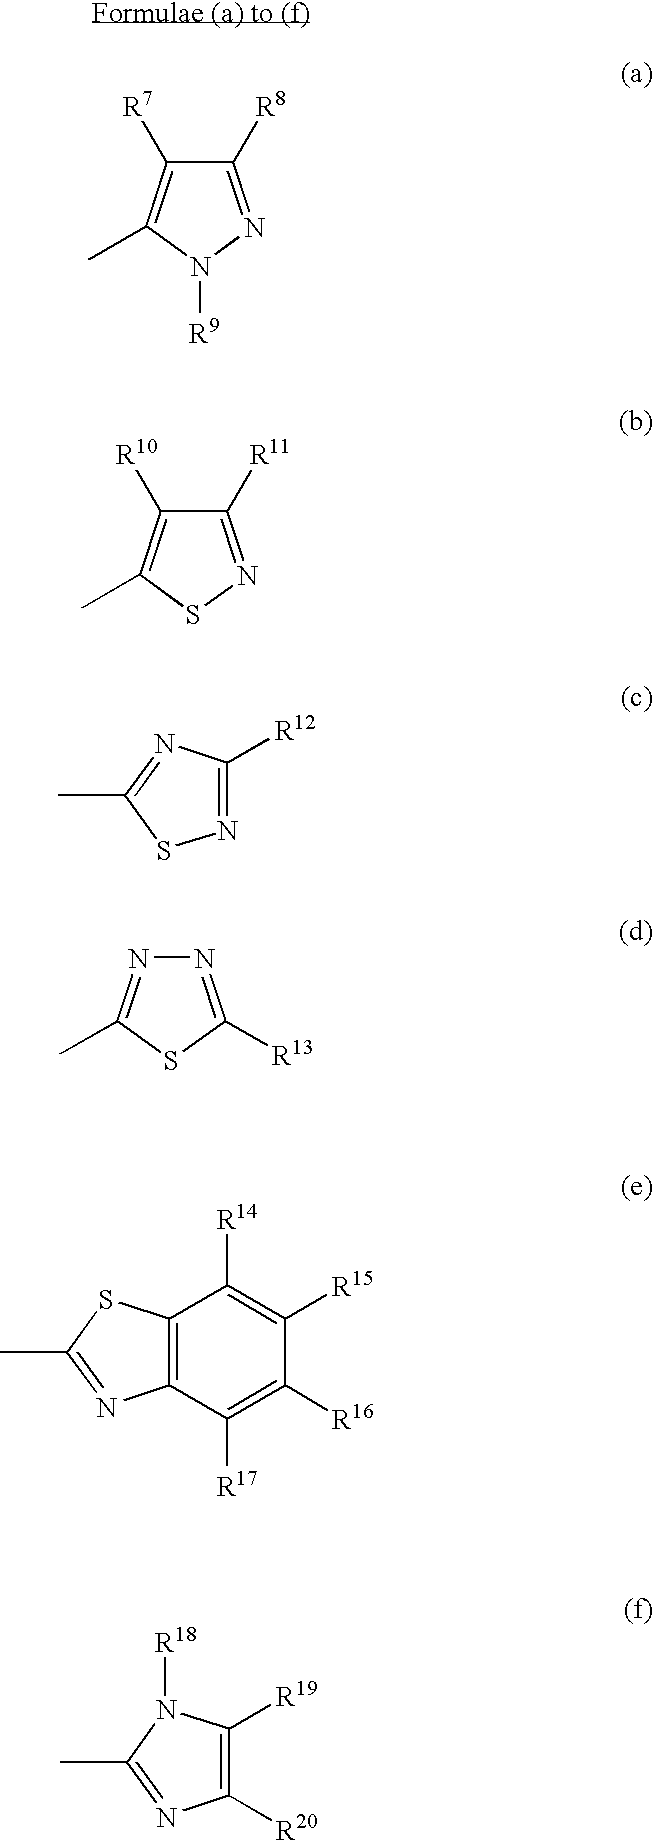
C1([R8])=NN([R9])C(C)=C1[R7].C1([R11])=NSC(C)=C1[R10].C12=C(SC(C)=N1)C([R14])=C([R15])C([R16])=C2[R17].N1=C([R12])N=C(C)S1.N1=C([R13])SC(C)=N1.C1([R20])=C([R19])N([R18])C(C)=N1
